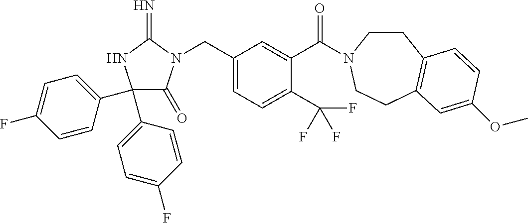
C1(C2=CC=C(F)C=C2)(C2=CC=C(F)C=C2)C(=O)N(CC2=CC=C(C(F)(F)F)C(C(=O)N3CCC4=C(CC3)C=C(OC)C=C4)=C2)C(=N)N1
